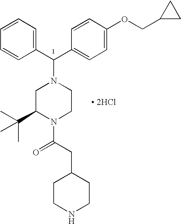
[ 2HCl].C1=CC=CC(C(C2=CC=C(OCC3CC3)C=C2)N2CC(C(C)(C)C)N(C(CC3CCNCC3)=O)CC2)=C1
